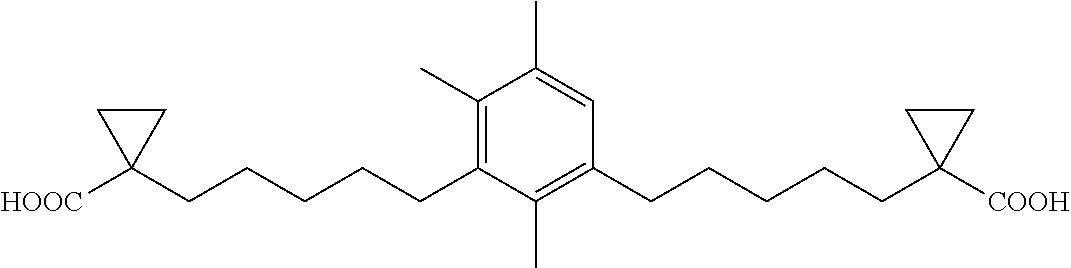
C1(C)=C(CCCCCC2([HOOC])CC2)C(C)=C(CCCCCC2([COOH])CC2)C=C1C
